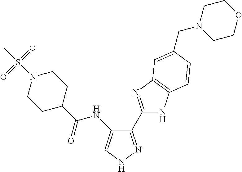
C1(C2=NC3=C(N2)C=CC(CN2CCOCC2)=C3)=NNC=C1NC(C1CCN(S(C)(=O)=O)CC1)=O
